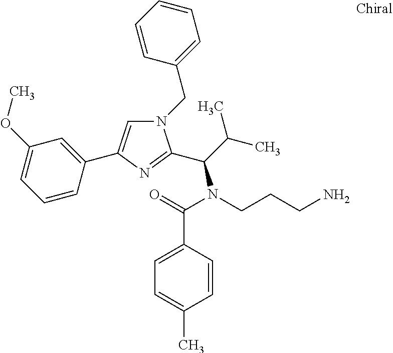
N1(CC2=CC=CC=C2)C=C(C2=CC(OC)=CC=C2)N=C1C(C(C)C)N(CCCN)C(=O)C1=CC=C(C)C=C1
